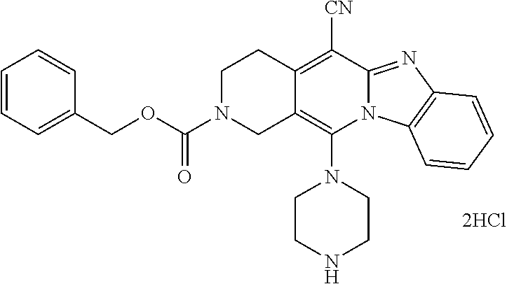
[2HCl].C12=C(N3CCNCC3)N3C(=NC4=C3C=CC=C4)C([CN])=C1CCN(C(OCC1=CC=CC=C1)=O)C2
